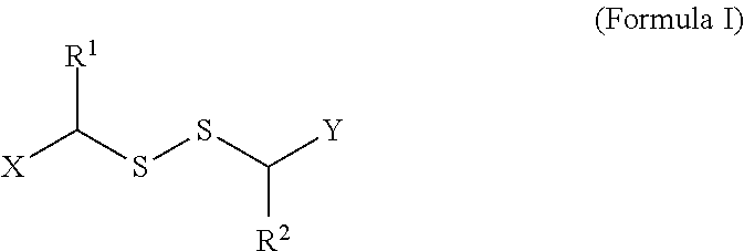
[X]C(SSC([Y])[R2])[R1]
